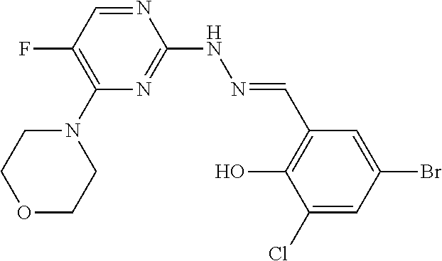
C1(N2CCOCC2)=C(F)C=NC(NN=CC2=C(O)C(Cl)=CC(Br)=C2)=N1
